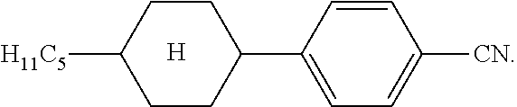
C1=CC(C2CCC([H11C5])CC2)=CC=C1[CN].[H]
